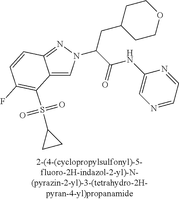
C12=CN(C(C(=O)NC3=CN=CC=N3)CC3CCOCC3)N=C1C=CC(F)=C2S(=O)(=O)C1CC1
